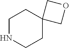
C1NCCC2(C1)COC2
